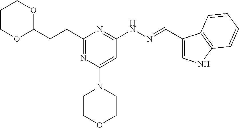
C(CC1=NC(N2CCOCC2)=CC(NN=CC2=CNC3=C2C=CC=C3)=N1)C1OCCCO1
